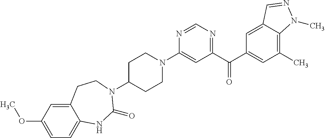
C1C(N2C(=O)NC3=CC=C(OC)C=C3CC2)CCN(C2=CC(C(C3=CC(C)=C4C(=C3)C=NN4C)=O)=NC=N2)C1
